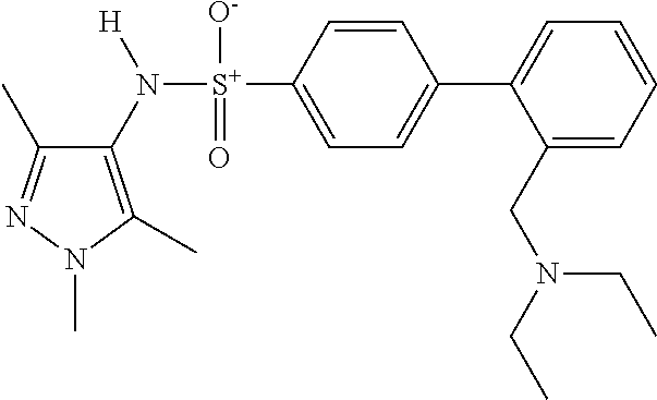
C1(C)=NN(C)C(C)=C1N([S+](C1=CC=C(C2=CC=CC=C2CN(CC)CC)C=C1)([O-])=O)[H]
